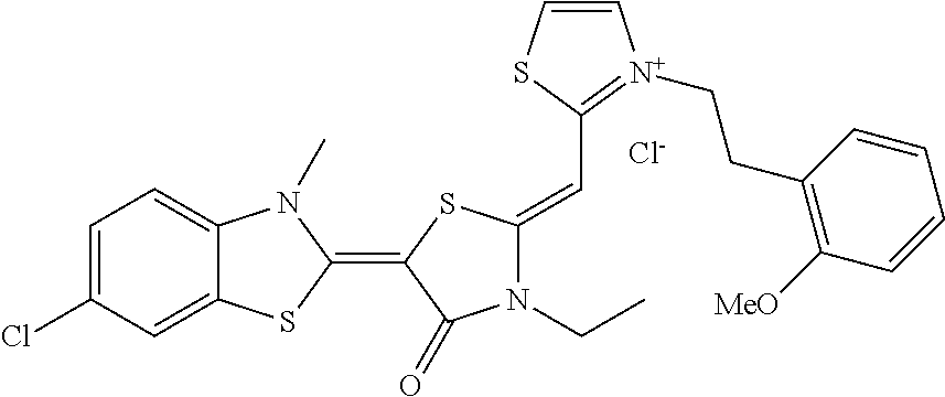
[Cl-].C1=C(Cl)C=C2C(=C1)N(C)C(=C1C(=O)N(CC)C(=CC3=[N+](CCC4=C([MeO])C=CC=C4)C=CS3)S1)S2
